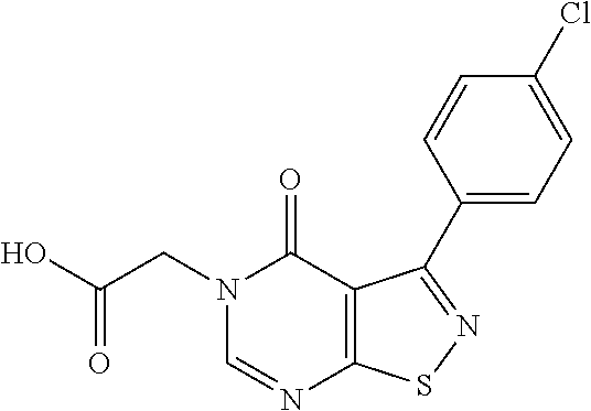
C1=CC(C2=NSC3=C2C(=O)N(CC(O)=O)C=N3)=CC=C1Cl
